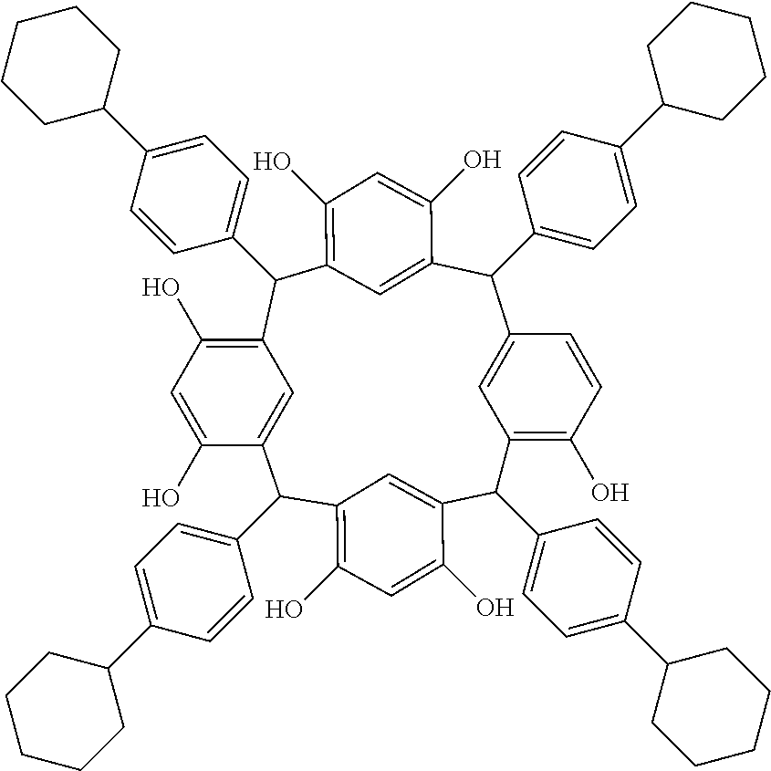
C1(C2=CC=C(C3CCCCC3)C=C2)C2=CC(=C(O)C=C2O)C(C2=CC=C(C3CCCCC3)C=C2)C2=C(O)C=C(O)C(=C2)C(C2=CC=C(C3CCCCC3)C=C2)C2=C(O)C=C(O)C(=C2)C(C2=CC=C(C3CCCCC3)C=C2)C2=C(O)C=CC1=C2
